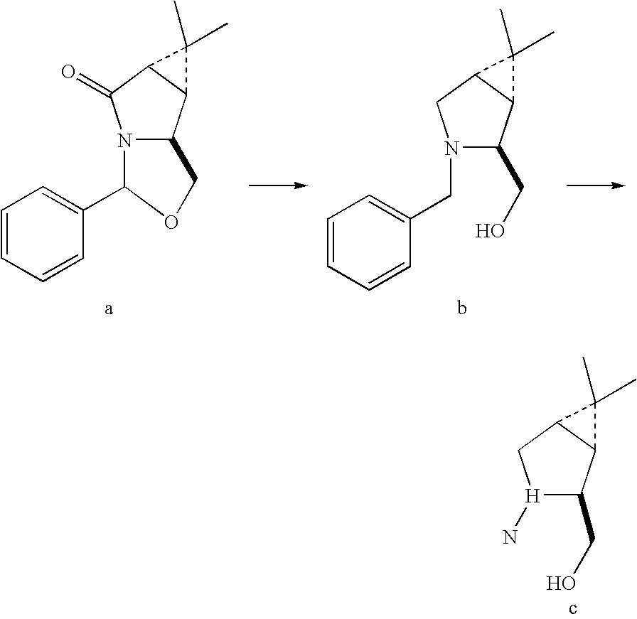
C1=CC=CC(CN2C(CO)C3C(C2)C3(C)C)=C1.C1=CC=CC(C2N3C(C4C(C3=O)C4(C)C)CO2)=C1.[H]1(N)C(CO)C2C(C1)C2(C)C
